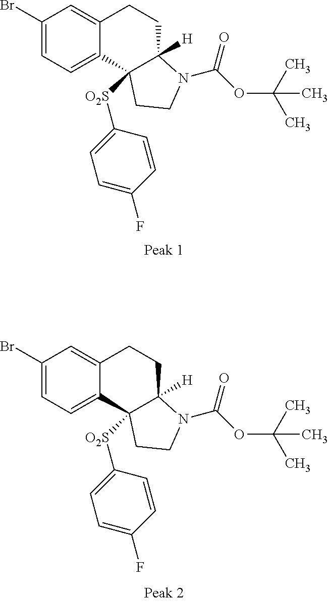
C1(Br)=CC=C2C(=C1)CCC1([H])N(C(OC(C)(C)C)=O)CCC21[O2S]C1=CC=C(F)C=C1.C1(Br)=CC=C2C(=C1)CCC1([H])N(C(OC(C)(C)C)=O)CCC21[O2S]C1=CC=C(F)C=C1
